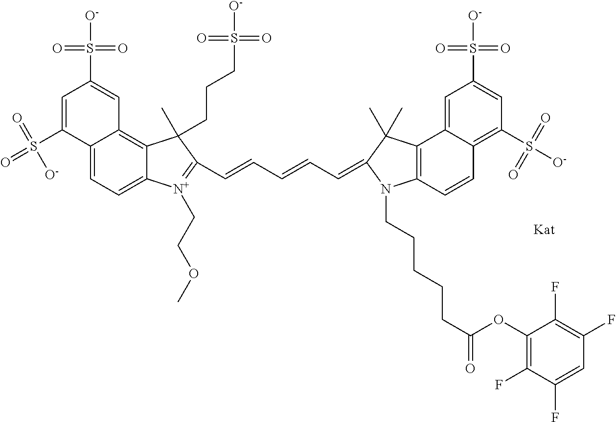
C12=CC=C3C(=C1C=C(S([O-])(=O)=O)C=C2S(=O)(=O)[O-])C(CCCS(=O)(=O)[O-])(C)C(C=CC=CC=C1N(CCCCCC(=O)OC2=C(F)C(F)=CC(F)=C2F)C2=C(C4=CC(S([O-])(=O)=O)=CC(S([O-])(=O)=O)=C4C=C2)C1(C)C)=[N+]3CCOC
